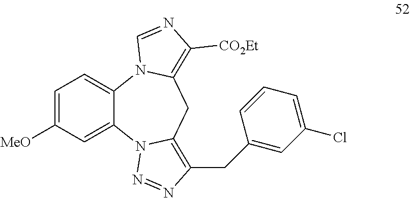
C1=C([MeO])C=C2C(=C1)N1C(=C([CO2Et])N=C1)CC1=C(CC3=CC(Cl)=CC=C3)N=NN21
